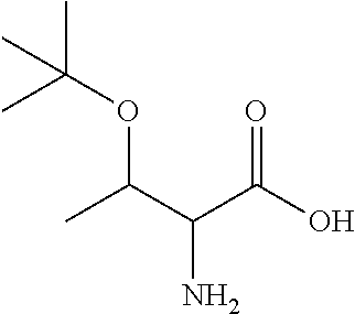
CC(C(C(O)=O)N)OC(C)(C)C
